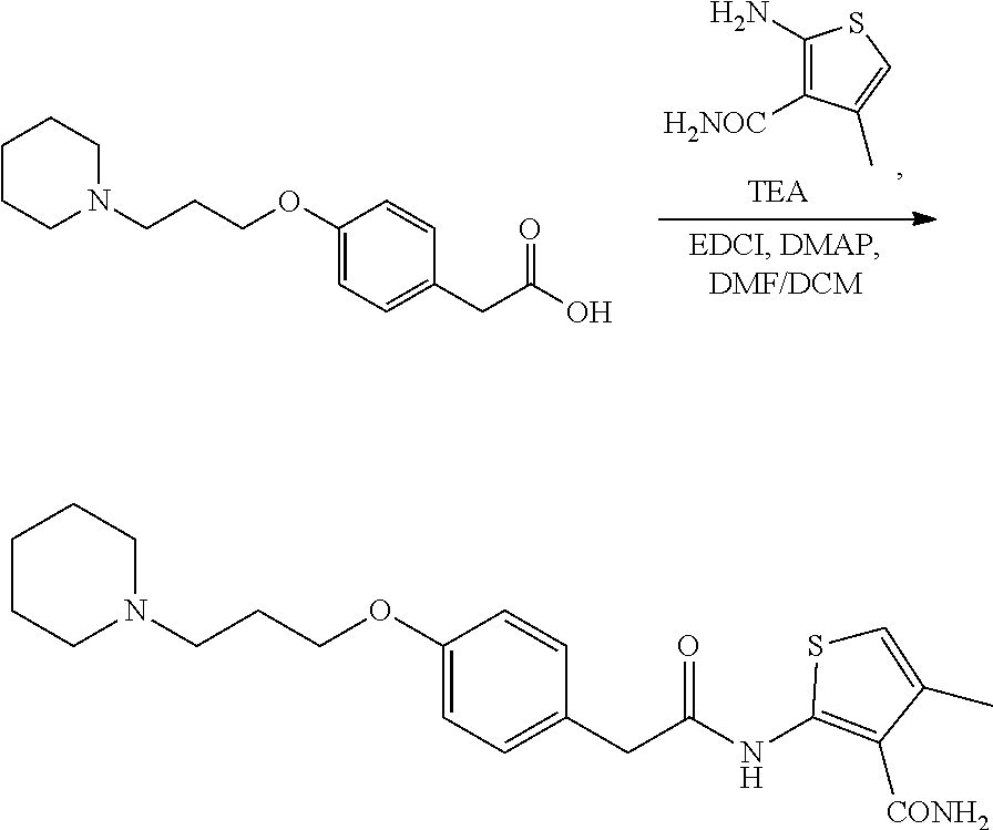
C1(OCCCN2CCCCC2)=CC=C(CC(O)=O)C=C1.C1(N)=C([H2NOC])C(C)=CS1.C1(OCCCN2CCCCC2)=CC=C(CC(NC2=C([CONH2])C(C)=CS2)=O)C=C1
